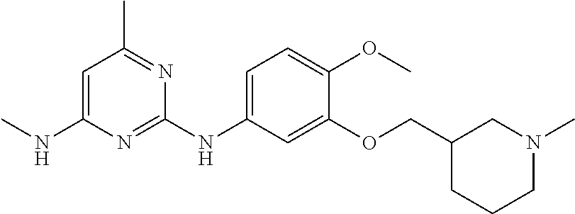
C1=C(NC)N=C(NC2=CC=C(OC)C(OCC3CCCN(C)C3)=C2)N=C1C
